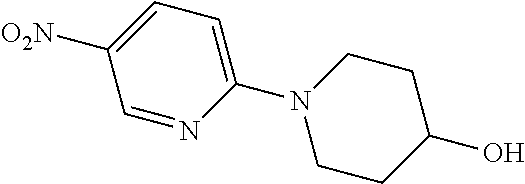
C1=C([O2N])C=NC(N2CCC(O)CC2)=C1
